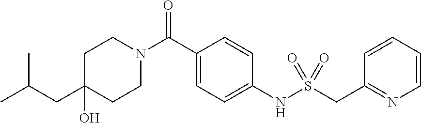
C1CN(C(C2=CC=C(NS(CC3=NC=CC=C3)(=O)=O)C=C2)=O)CCC1(O)CC(C)C
